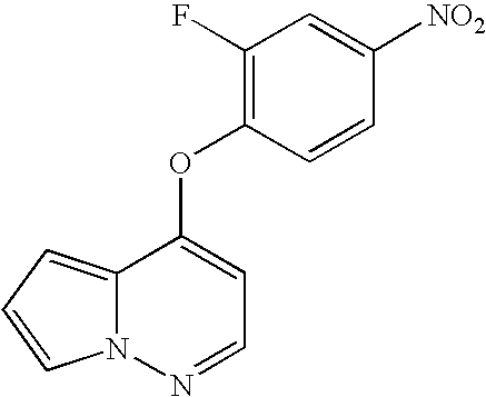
O(C1=CC=NN2C1=CC=C2)C1=C(F)C=C([NO2])C=C1
